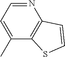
C1(C)=CC=NC2=C1SC=C2
